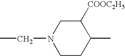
C(N1CCC(C)C([COOC2H5])C1)C
